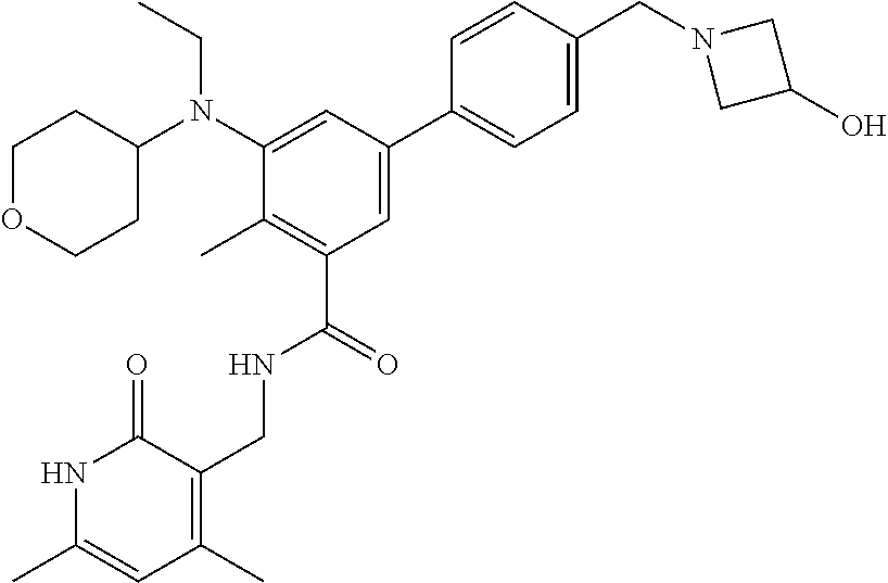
C1OCCC(N(C2=CC(C3=CC=C(CN4CC(O)C4)C=C3)=CC(C(NCC3=C(C)C=C(C)NC3=O)=O)=C2C)CC)C1
